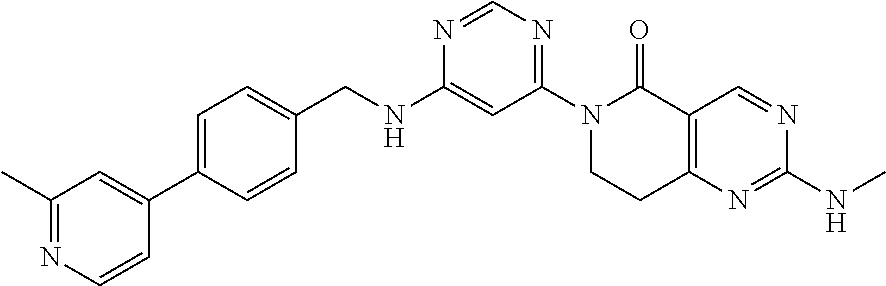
C1(C)=NC=CC(C2=CC=C(CNC3=CC(N4CCC5=C(C4=O)C=NC(NC)=N5)=NC=N3)C=C2)=C1
